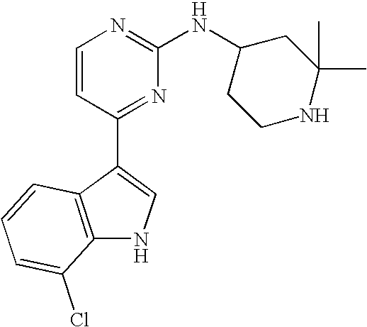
C1=CC(C2=CNC3=C2C=CC=C3Cl)=NC(NC2CCNC(C)(C)C2)=N1
